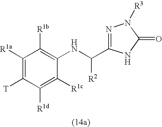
C1([R1a])=C([T])C([R1d])=C([R1c])C(NC([R2])C2=NN([R3])C(=O)N2)=C1[R1b]
